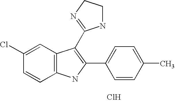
C1=C(Cl)C=CC2=C1C(C1=NCCN1)=C(C1=CC=C(C)C=C1)N2.Cl
